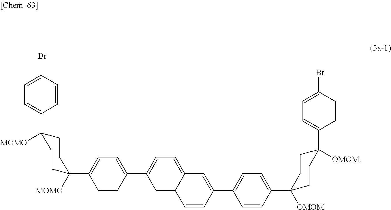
C1=C(Br)C=CC(C2([MOMO])CCC(C3=CC=C(C4=CC=C5C(=C4)C=CC(C4=CC=C(C6([OMOM])CCC([OMOM])(C7=CC=C(Br)C=C7)CC6)C=C4)=C5)C=C3)([MOMO])CC2)=C1
